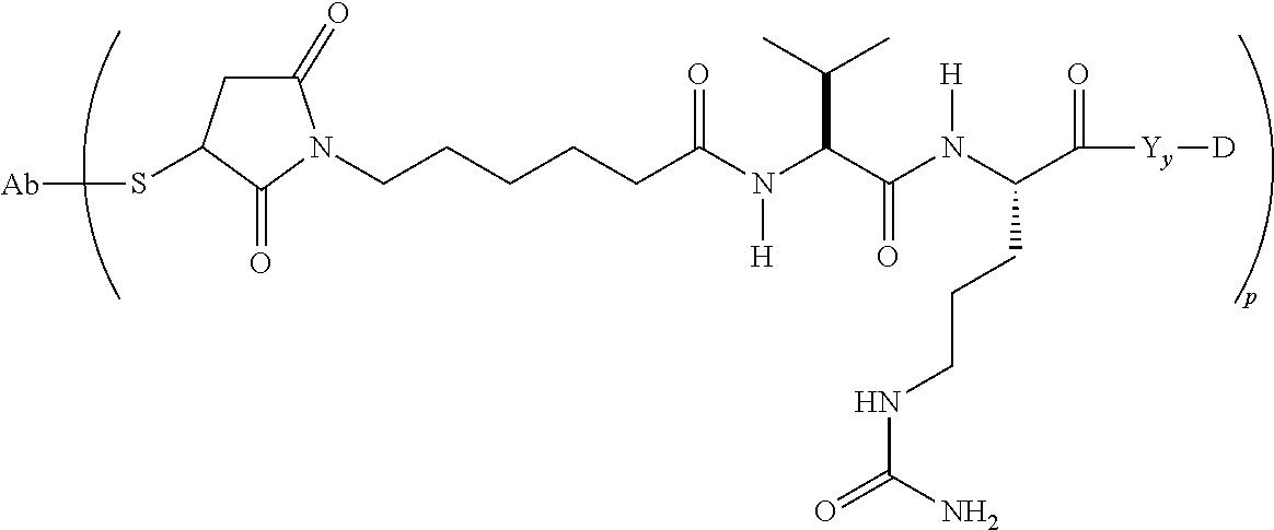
C1(=O)CC(S[Ab])C(=O)N1CCCCCC(N(C(C(C)C)C(N(C(C(=O)[Yy][D])CCCNC(=O)N)[H])=O)[H])=O
